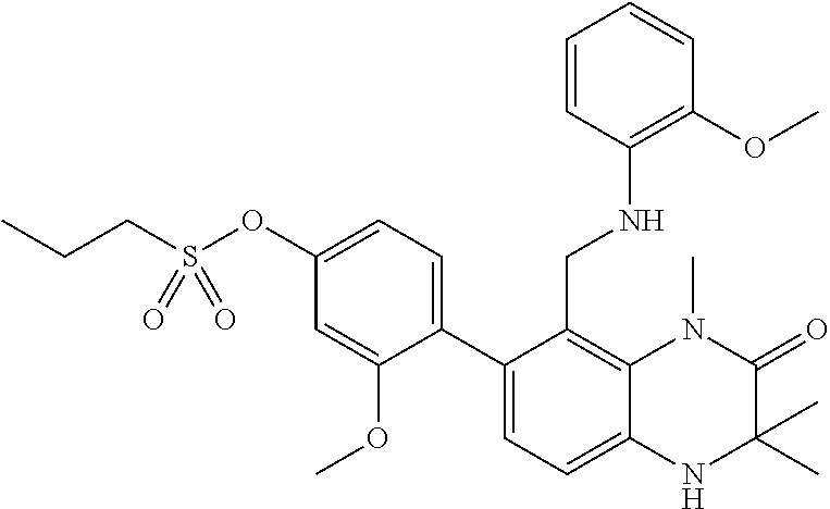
C12=C(CNC3=C(OC)C=CC=C3)C(C3=CC=C(OS(CCC)(=O)=O)C=C3OC)=CC=C1NC(C)(C)C(=O)N2C
